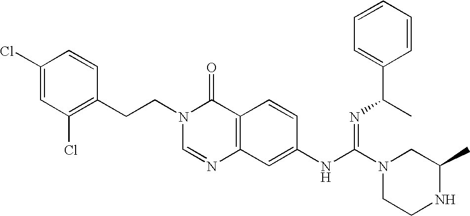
C1(Cl)=CC(Cl)=C(CCN2C=NC3=C(C2=O)C=CC(NC(N2CCNC(C)C2)=NC(C2=CC=CC=C2)C)=C3)C=C1
